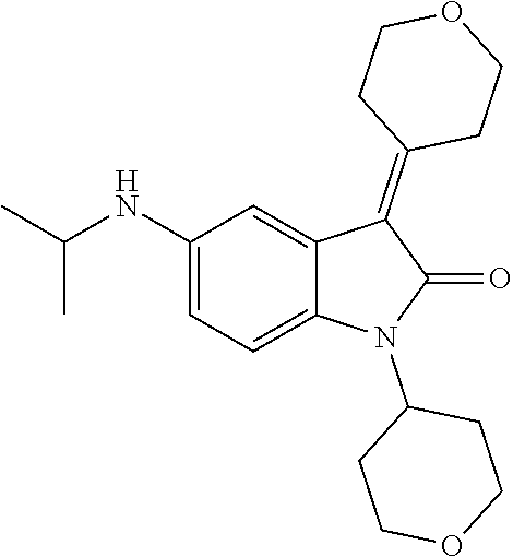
C1(NC(C)C)=CC=C2C(=C1)C(=C1CCOCC1)C(=O)N2C1CCOCC1
